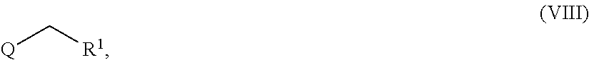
[Q]C[R1]
